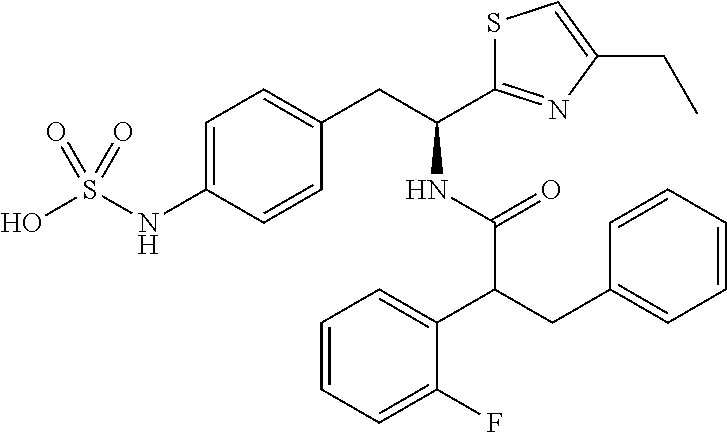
C1=C(NS(O)(=O)=O)C=CC(CC(NC(=O)C(CC2=CC=CC=C2)C2=CC=CC=C2F)C2=NC(CC)=CS2)=C1
